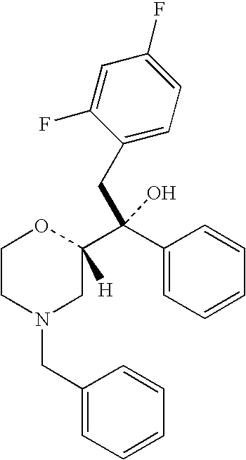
C1CN(CC2=CC=CC=C2)CC(C(C2=CC=CC=C2)(CC2=CC=C(F)C=C2F)O)([H])O1
